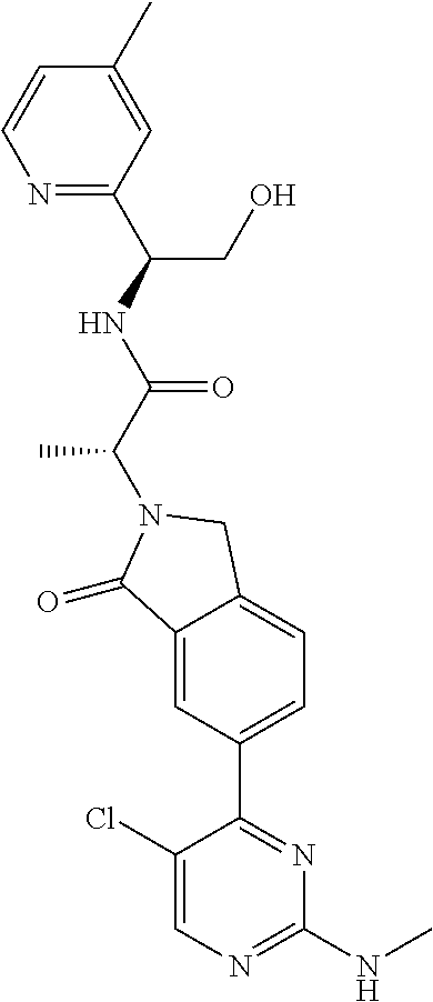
C1(=O)C2=CC(C3=NC(NC)=NC=C3Cl)=CC=C2CN1C(C(NC(CO)C1=NC=CC(C)=C1)=O)C
